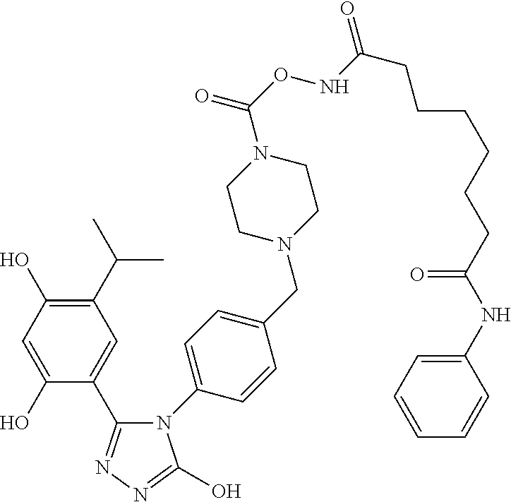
C1(O)=CC(O)=C(C(C)C)C=C1C1=NN=C(O)N1C1=CC=C(CN2CCN(C(ONC(=O)CCCCCCC(=O)NC3=CC=CC=C3)=O)CC2)C=C1
